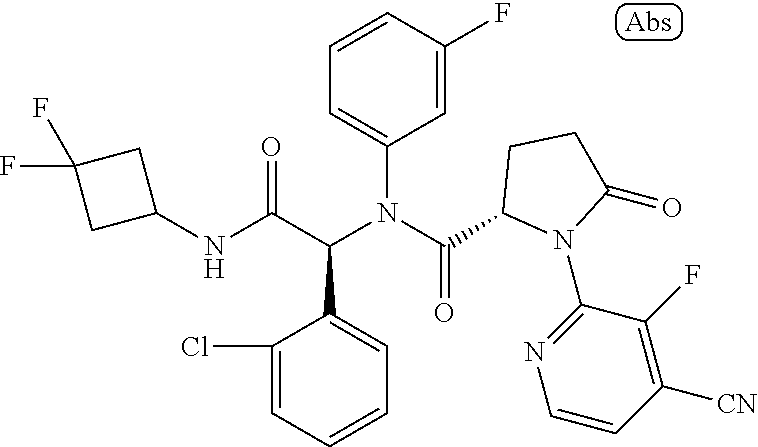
C1=CC(F)=CC(N(C(=O)C2N(C3=NC=CC([CN])=C3F)C(=O)CC2)C(C(NC2CC(F)(F)C2)=O)C2=CC=CC=C2Cl)=C1
